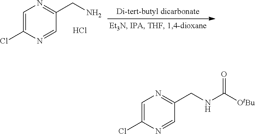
C1=C(Cl)N=CC(CNC([OtBu])=O)=N1.C1=C(Cl)N=CC(CN)=N1.Cl
